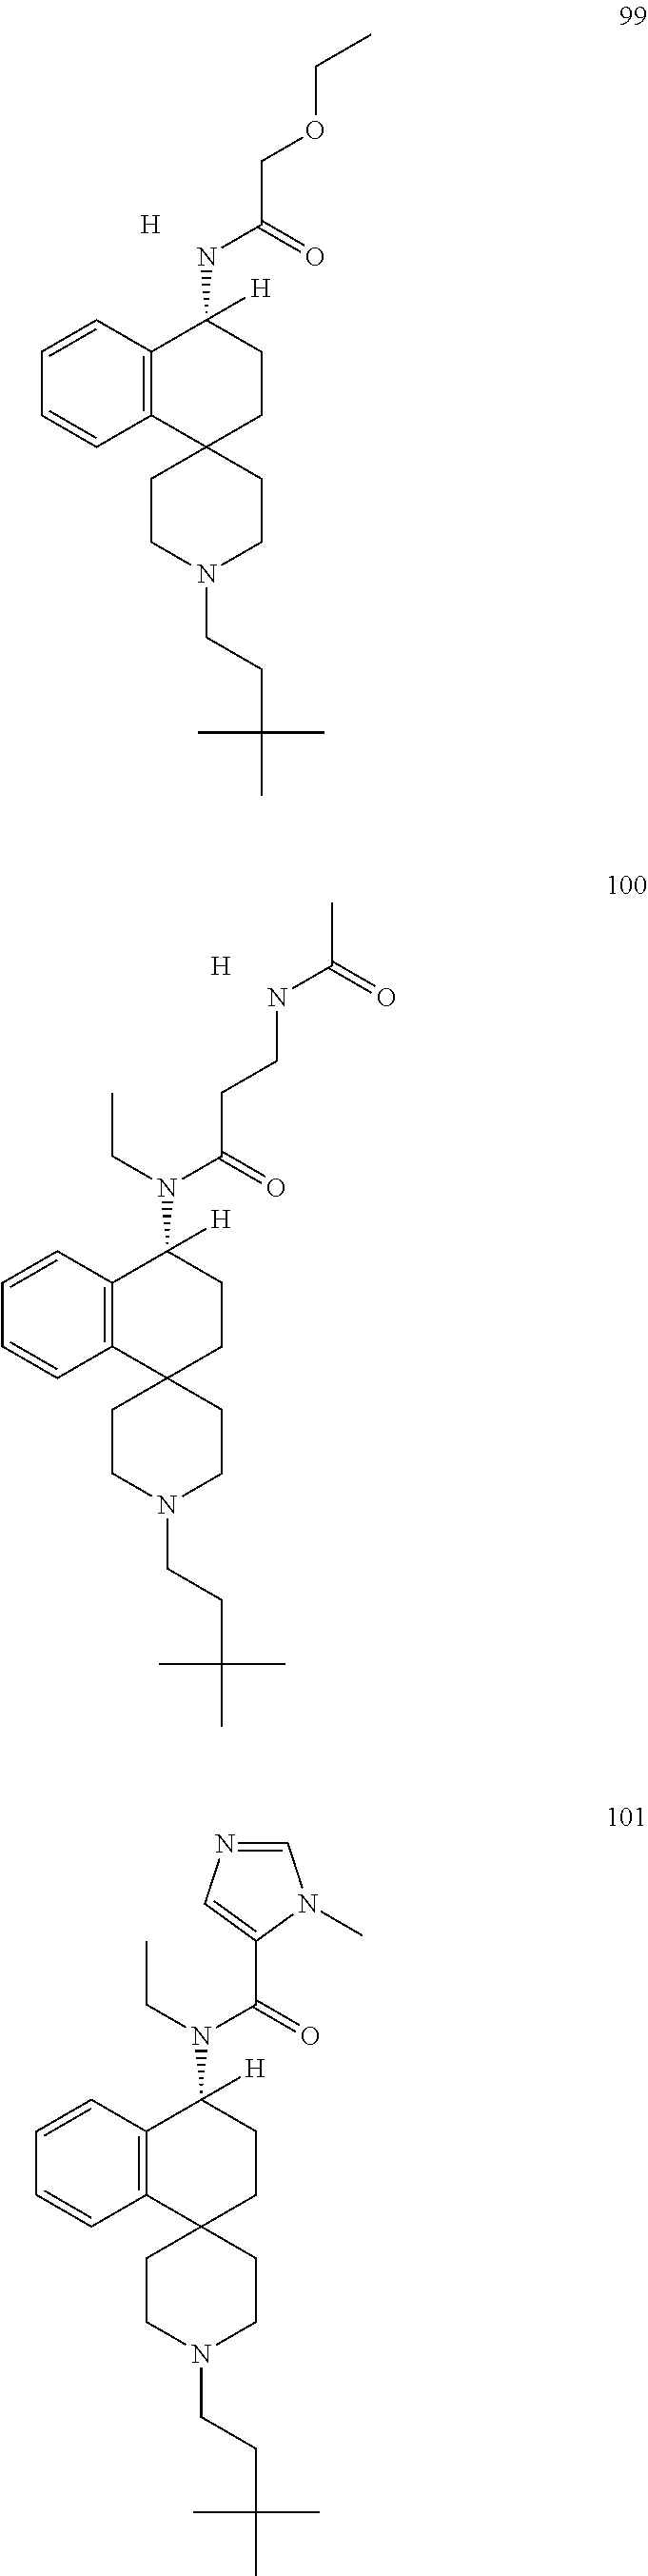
[H].C12=C(C=CC=C1)C([H])(NC(COCC)=O)CCC21CCN(CCC(C)(C)C)CC1.C12=C(C=CC=C1)C([H])(N(C(CCNC(=O)C)=O)CC)CCC21CCN(CCC(C)(C)C)CC1.[H].C12=C(C=CC=C1)C([H])(N(C(C1=CN=CN1C)=O)CC)CCC21CCN(CCC(C)(C)C)CC1
